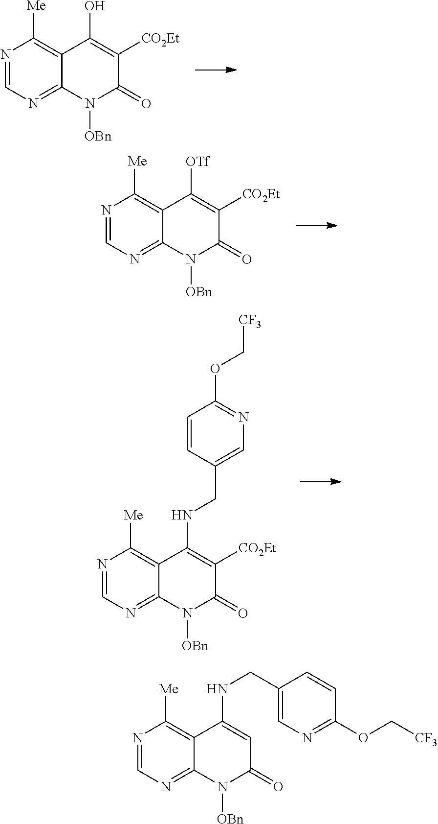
N1=CN=C2C(=C1[Me])C(O)=C([CO2Et])C(=O)N2[OBn].N1=CN=C2C(=C1[Me])C([OTf])=C([CO2Et])C(=O)N2[OBn].N1=CN=C2C(=C1[Me])C(NCC1=CN=C(OC[CF3])C=C1)=C([CO2Et])C(=O)N2[OBn].N1=CN=C2C(=C1[Me])C(NCC1=CN=C(OC[CF3])C=C1)=CC(=O)N2[OBn]
